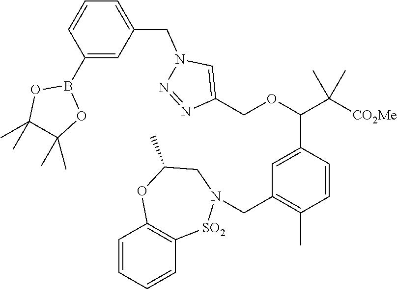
C1=CC(C(OCC2=CN(CC3=CC=CC(B4OC(C)(C)C(C)(C)O4)=C3)N=N2)C([CO2Me])(C)C)=CC(CN2[SO2]C3=C(C=CC=C3)OC(C)C2)=C1C
